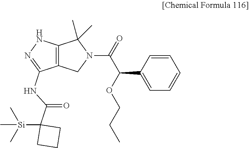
C1=C(C(OCCC)C(=O)N2C(C)(C)C3=C(C2)C(NC(C2([Si](C)(C)C)CCC2)=O)=NN3)C=CC=C1
